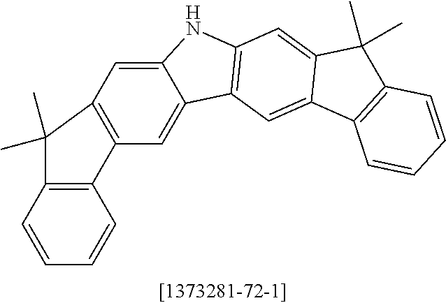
C1=C2C(=CC3=C1C(C)(C)C1=C3C=CC=C1)C1=C(N2)C=C2C(=C1)C1=C(C2(C)C)C=CC=C1
